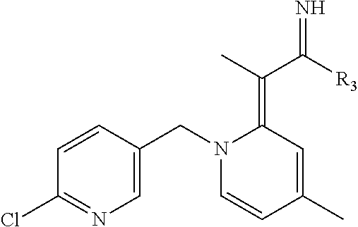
C1=CC(CN2C=CC(C)=CC2=C(C([R3])=N)C)=CN=C1Cl
